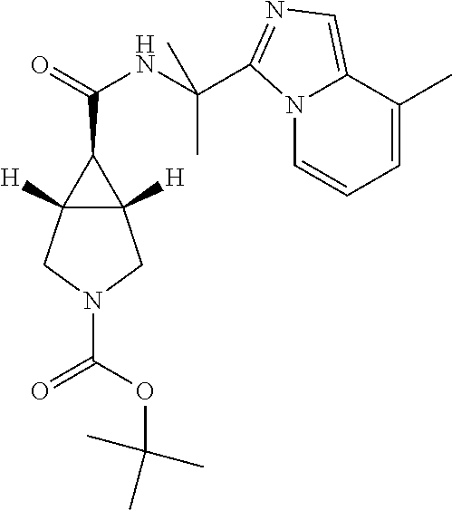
N12C=CC=C(C)C1=CN=C2C(NC(=O)C1C2([H])C1([H])CN(C(OC(C)(C)C)=O)C2)(C)C
